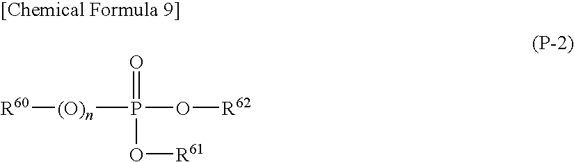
[R60][(O)n]P(O[R61])(O[R62])=O
